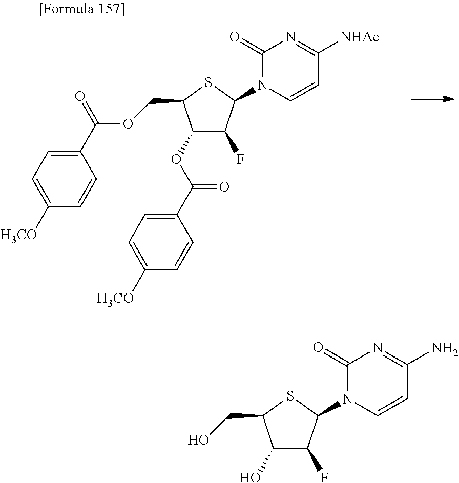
C1(OC(C2=CC=C([H3CO])C=C2)=O)C(F)C(N2C=CC([NHAc])=NC2=O)SC1COC(C1=CC=C([H3CO])C=C1)=O.C1(O)C(F)C(N2C=CC(N)=NC2=O)SC1CO
